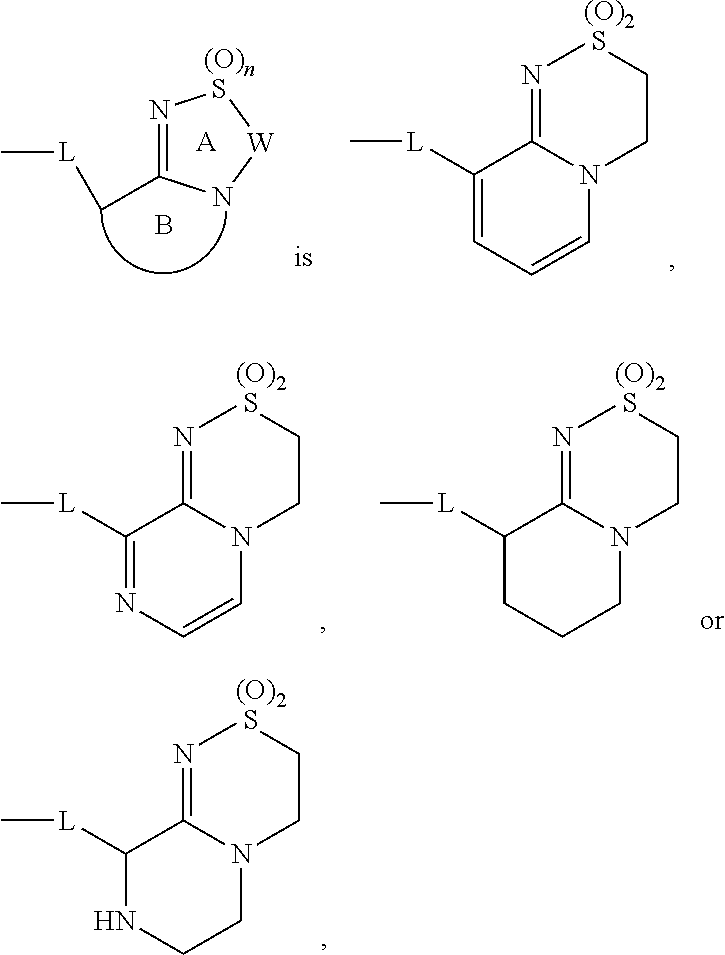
C[L]CC1=N[(O)n S][W]N1.B.[A].C1([L]C)=CC=CN2C1=N[(O)2 S]CC2.C1([L]C)=NC=CN2C1=N[(O)2 S]CC2.C1([L]C)CCCN2C1=N[(O)2 S]CC2.C1([L]C)NCCN2C1=N[(O)2 S]CC2
